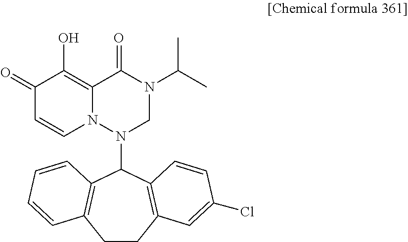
C1(=O)C=CN2C(=C1O)C(=O)N(C(C)C)CN2C1C2=C(CCC3=C1C=CC=C3)C=C(Cl)C=C2
